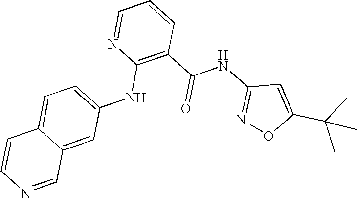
C1=CC(C(=O)NC2=NOC(C(C)(C)C)=C2)=C(NC2=CC=C3C(=C2)C=NC=C3)N=C1
